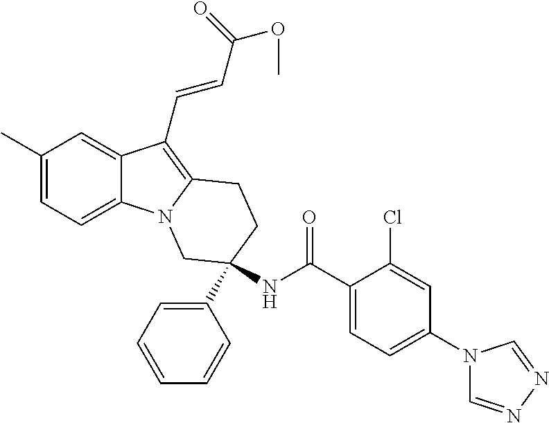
C1(C)=CC=C2C(=C1)C(C=CC(OC)=O)=C1N2CC(NC(C2=CC=C(N3C=NN=C3)C=C2Cl)=O)(C2=CC=CC=C2)CC1
